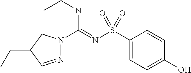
N1=CC(CC)CN1C(=NS(C1=CC=C(O)C=C1)(=O)=O)NCC
